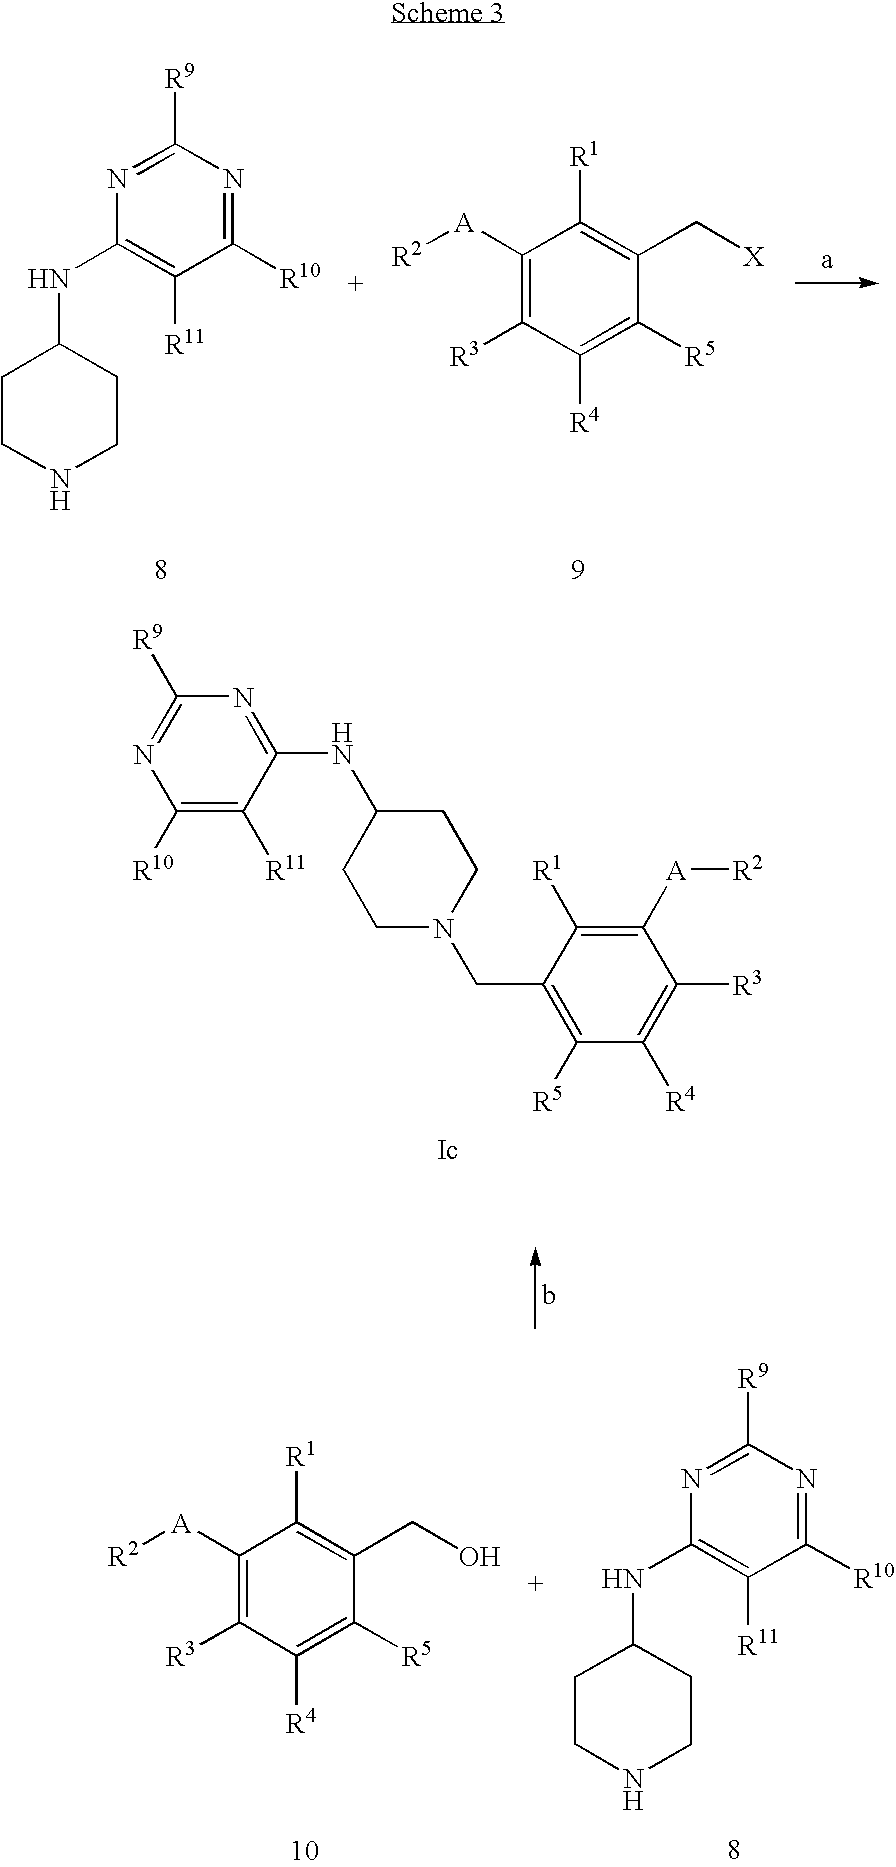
C1CNCCC1NC1=C([R11])C([R10])=NC([R9])=N1.C1([A][R2])=C([R3])C([R4])=C([R5])C(C[X])=C1[R1].C1([A][R2])=C([R3])C([R4])=C([R5])C(CO)=C1[R1].C1CNCCC1NC1=C([R11])C([R10])=NC([R9])=N1.C1([R5])=C(CN2CCC(NC3=NC([R9])=NC([R10])=C3[R11])CC2)C([R1])=C([A][R2])C([R3])=C1[R4]
